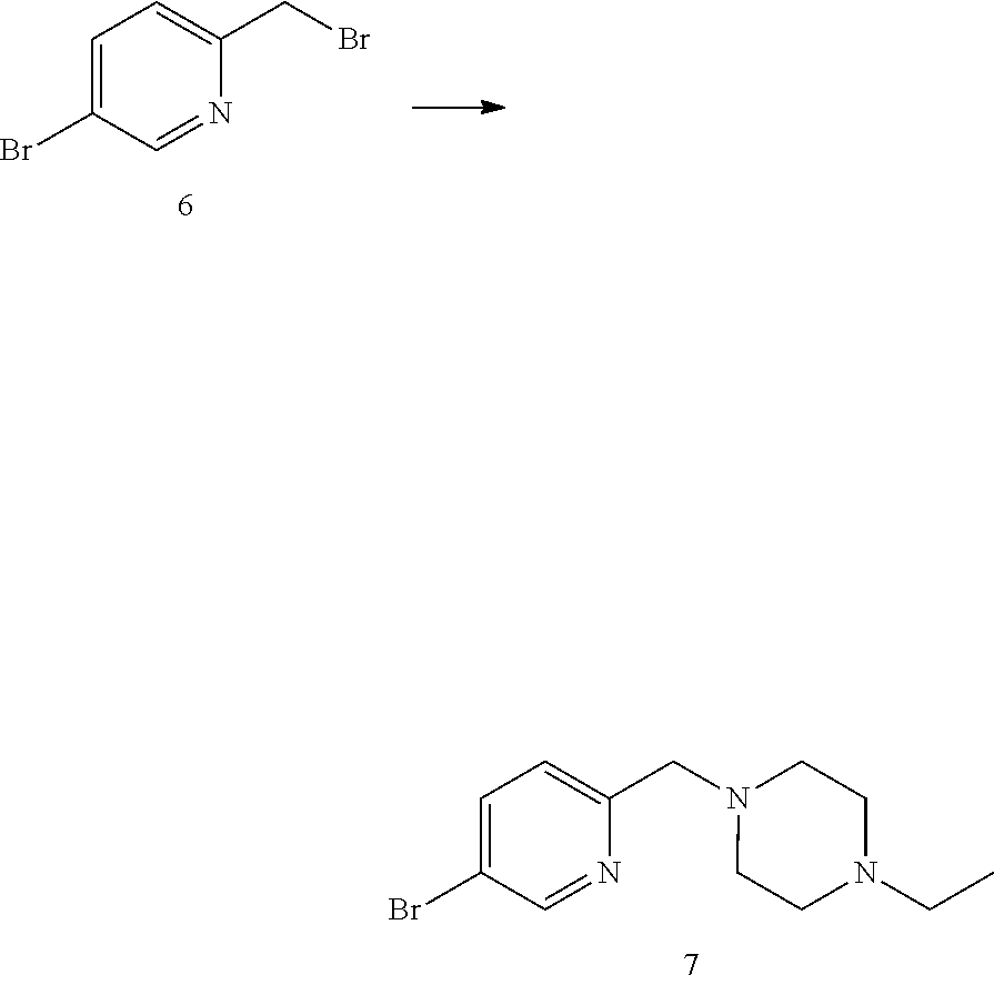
C1=C(Br)C=NC(CBr)=C1.C1=C(Br)C=NC(CN2CCN(CC)CC2)=C1
